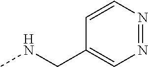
C1(CNC)=CN=NC=C1
